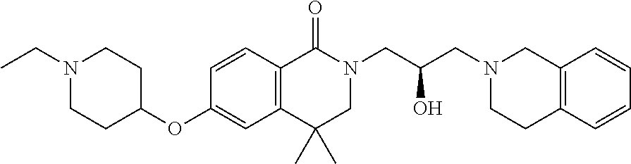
O(C1=CC2=C(C=C1)C(=O)N(CC(CN1CCC3=C(C1)C=CC=C3)O)CC2(C)C)C1CCN(CC)CC1
